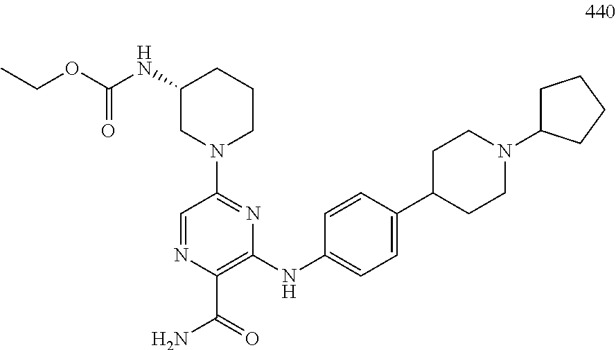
C1(NC2=CC=C(C3CCN(C4CCCC4)CC3)C=C2)=C(C(=O)N)N=CC(N2CCCC(NC(OCC)=O)C2)=N1
